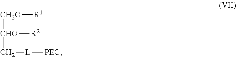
[CH2O]([R1])[CHO]([R2])C[L][PEG]
